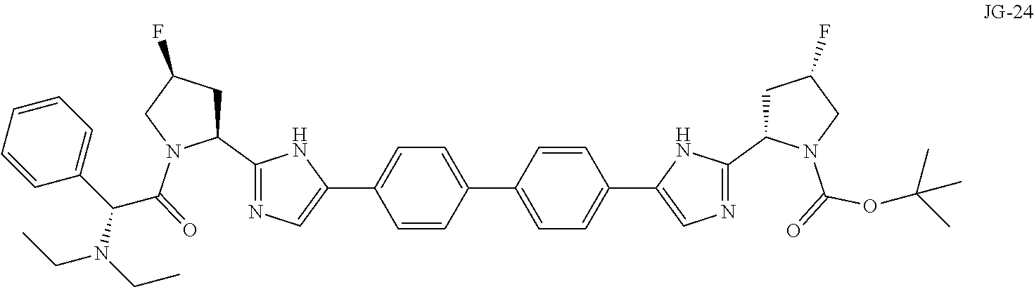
C1=CC(C2=CC=C(C3=CN=C(C4CC(F)CN4C(OC(C)(C)C)=O)N3)C=C2)=CC=C1C1=CN=C(C2CC(F)CN2C(=O)C(C2=CC=CC=C2)N(CC)CC)N1
